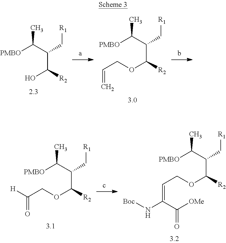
CC(C(C([R2])O)C[R1])[PMBO].CC(C(C([R2])OCC=C)C[R1])[PMBO].CC(C(C([R2])OCC(=O)[H])C[R1])[PMBO].CC(C(C([R2])OCC=C(C(=O)[OMe])N[Boc])C[R1])[PMBO]
